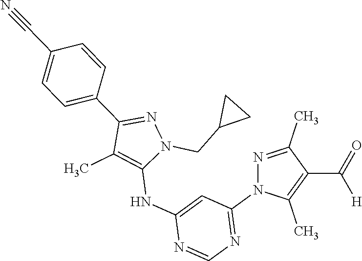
N1=C(C)C(C([H])=O)=C(C)N1C1=NC=NC(NC2=C(C)C(C3=CC=C(C#N)C=C3)=NN2CC2CC2)=C1
